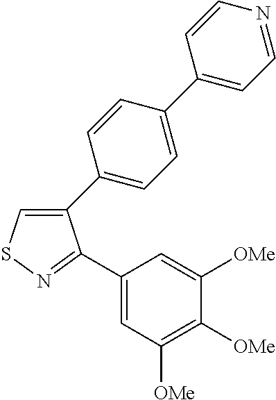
C1(C2=CC=C(C3=CC=NC=C3)C=C2)=CSN=C1C1=CC([OMe])=C([OMe])C([OMe])=C1
